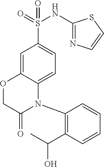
O=S(=O)(NC1=NC=CS1)C1=CC=C2C(=C1)OCC(=O)N2C1=C(C(O)C)C=CC=C1
